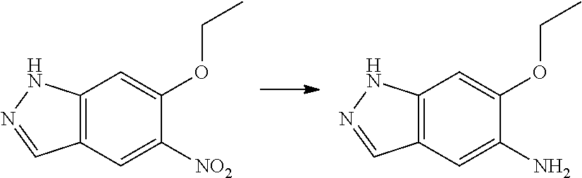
[NO2]C1=CC2=C(C=C1OCC)NN=C2.NC1=CC2=C(C=C1OCC)NN=C2
